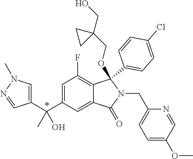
C1=C(C(C2=CN(C)N=C2)(C)O)C=C2C(=C1F)C(C1=CC=C(Cl)C=C1)(OCC1(CO)CC1)N(CC1=CC=C(OC)C=N1)C2=O
